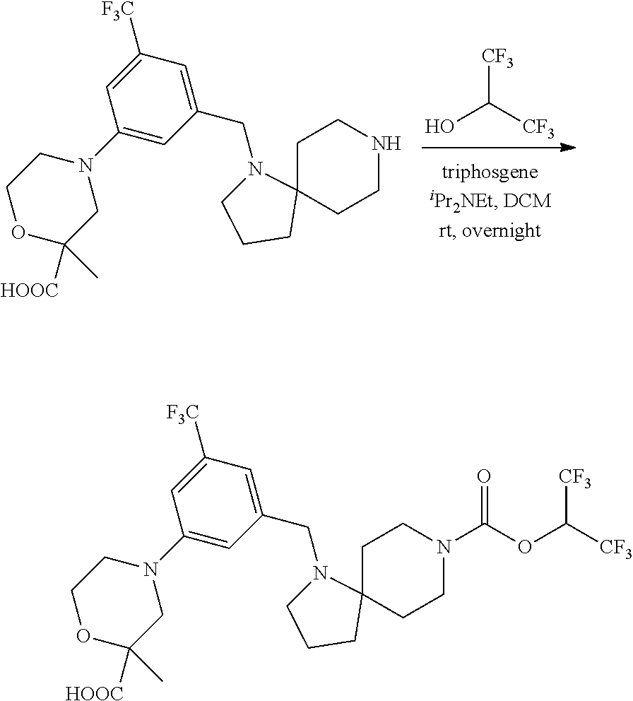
C1(CN2CCCC23CCN(C(OC([CF3])[CF3])=O)CC3)=CC([F3C])=CC(N2CCOC([HOOC])(C)C2)=C1.OC([CF3])[CF3].C1(CN2CCCC23CCNCC3)=CC([F3C])=CC(N2CCOC([HOOC])(C)C2)=C1
